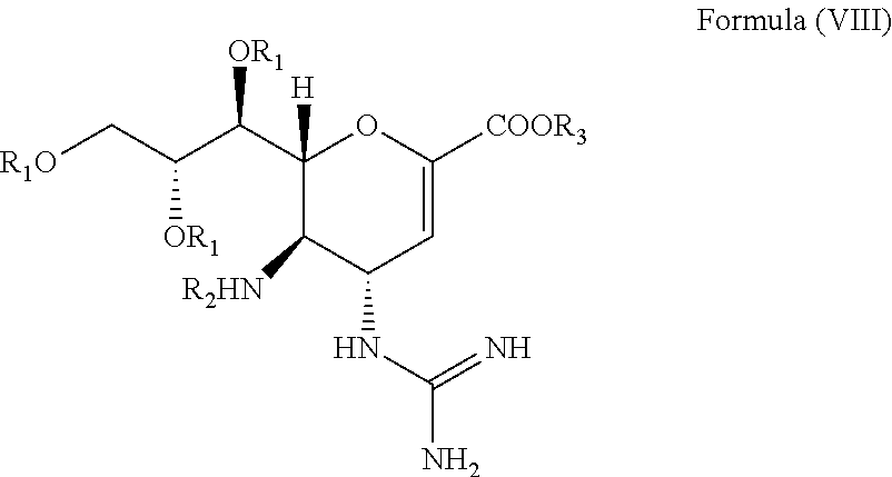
[R1O]CC(C(C1([H])C([R2HN])C(NC(N)=N)C=C([COOR3])O1)[OR1])[OR1]
